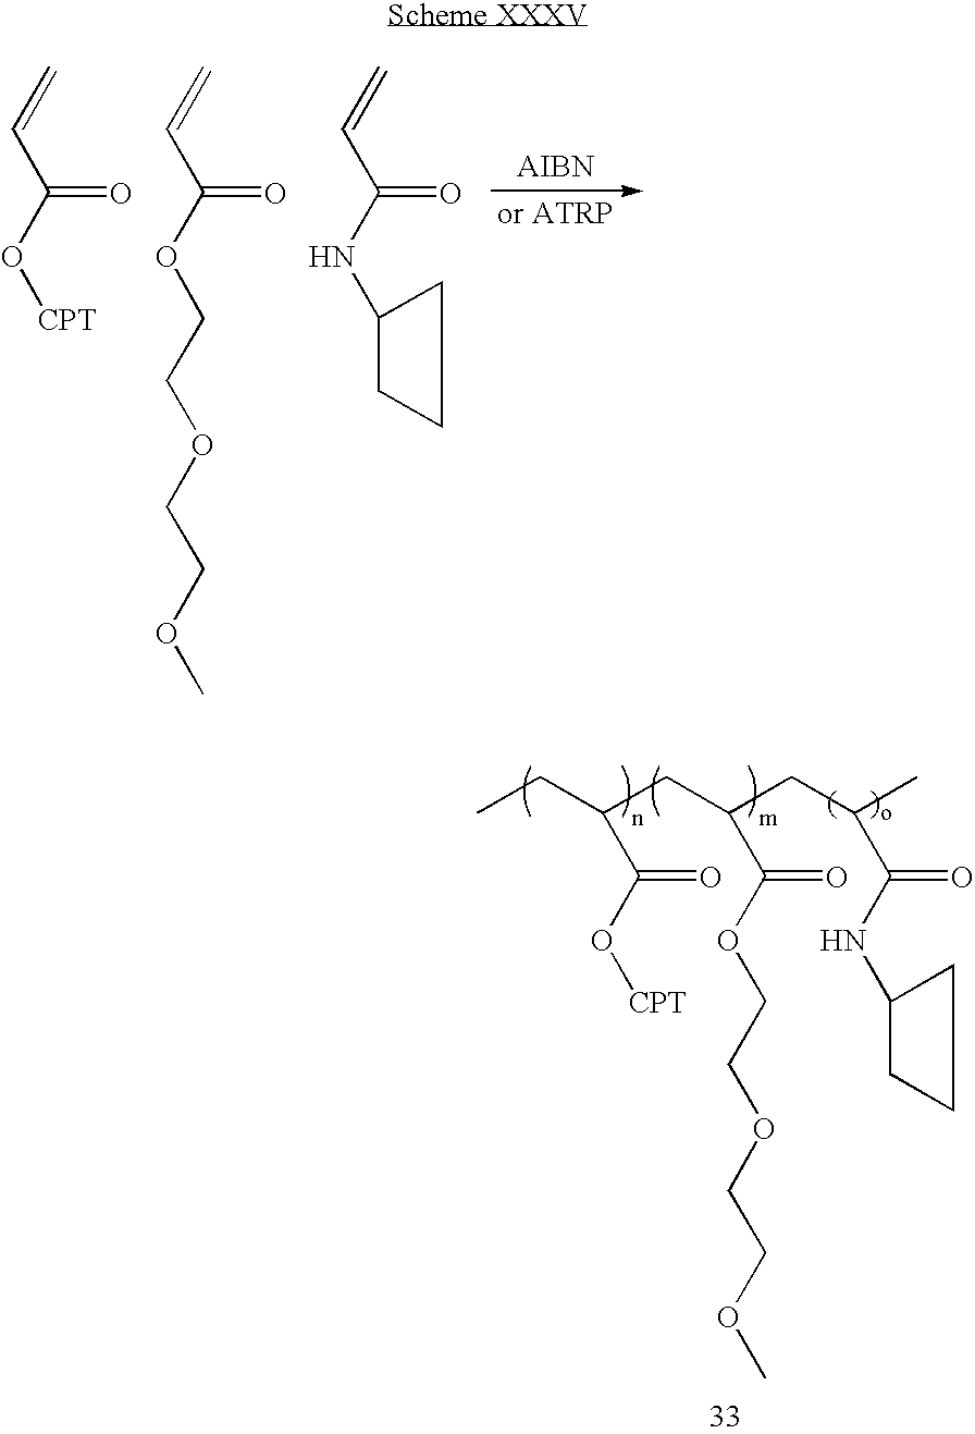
C=CC(O[CPT])=O.C=CC(OCCOCCOC)=O.C=CC(NC1CCC1)=O.C(O[CPT])(=O)C(CC)CC(C(OCCOCCOC)=O)CC(C(NC1CCC1)=O)C
